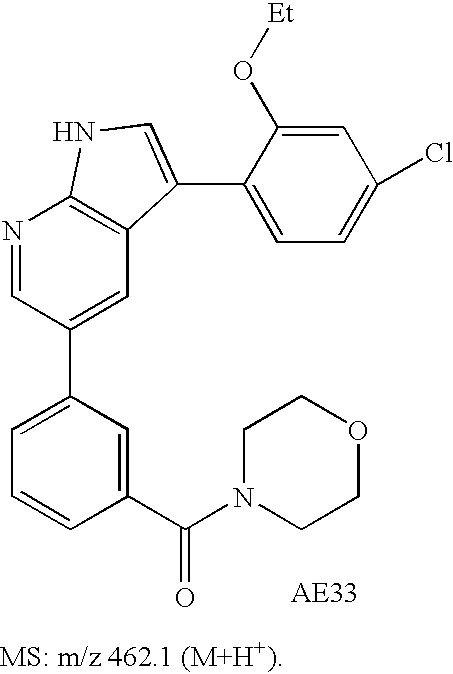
C1=C(C2=CC3=C(N=C2)NC=C3C2=CC=C(Cl)C=C2O[Et])C=C(C(N2CCOCC2)=O)C=C1
